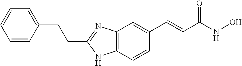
C1=CC(CCC2=NC3=C(N2)C=CC(C=CC(NO)=O)=C3)=CC=C1
